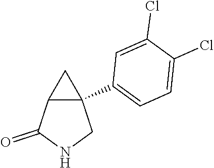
C12C(C3=CC=C(Cl)C(Cl)=C3)(C1)CNC2=O
